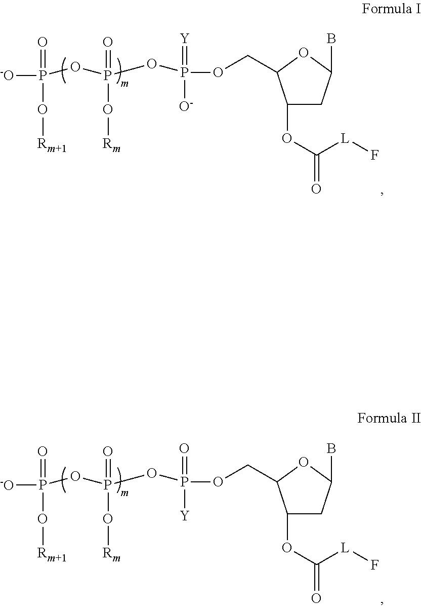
[-O]P(=O)(O[Rm+1])OP(OP(OCC1C(OC([L]F)=O)CC(B)O1)([O-])=[Y])(=O)O[Rm].[-O]P(=O)(O[Rm+1])OP(OP(OCC1C(OC([L]F)=O)CC(B)O1)([Y])=O)(=O)O[Rm]
